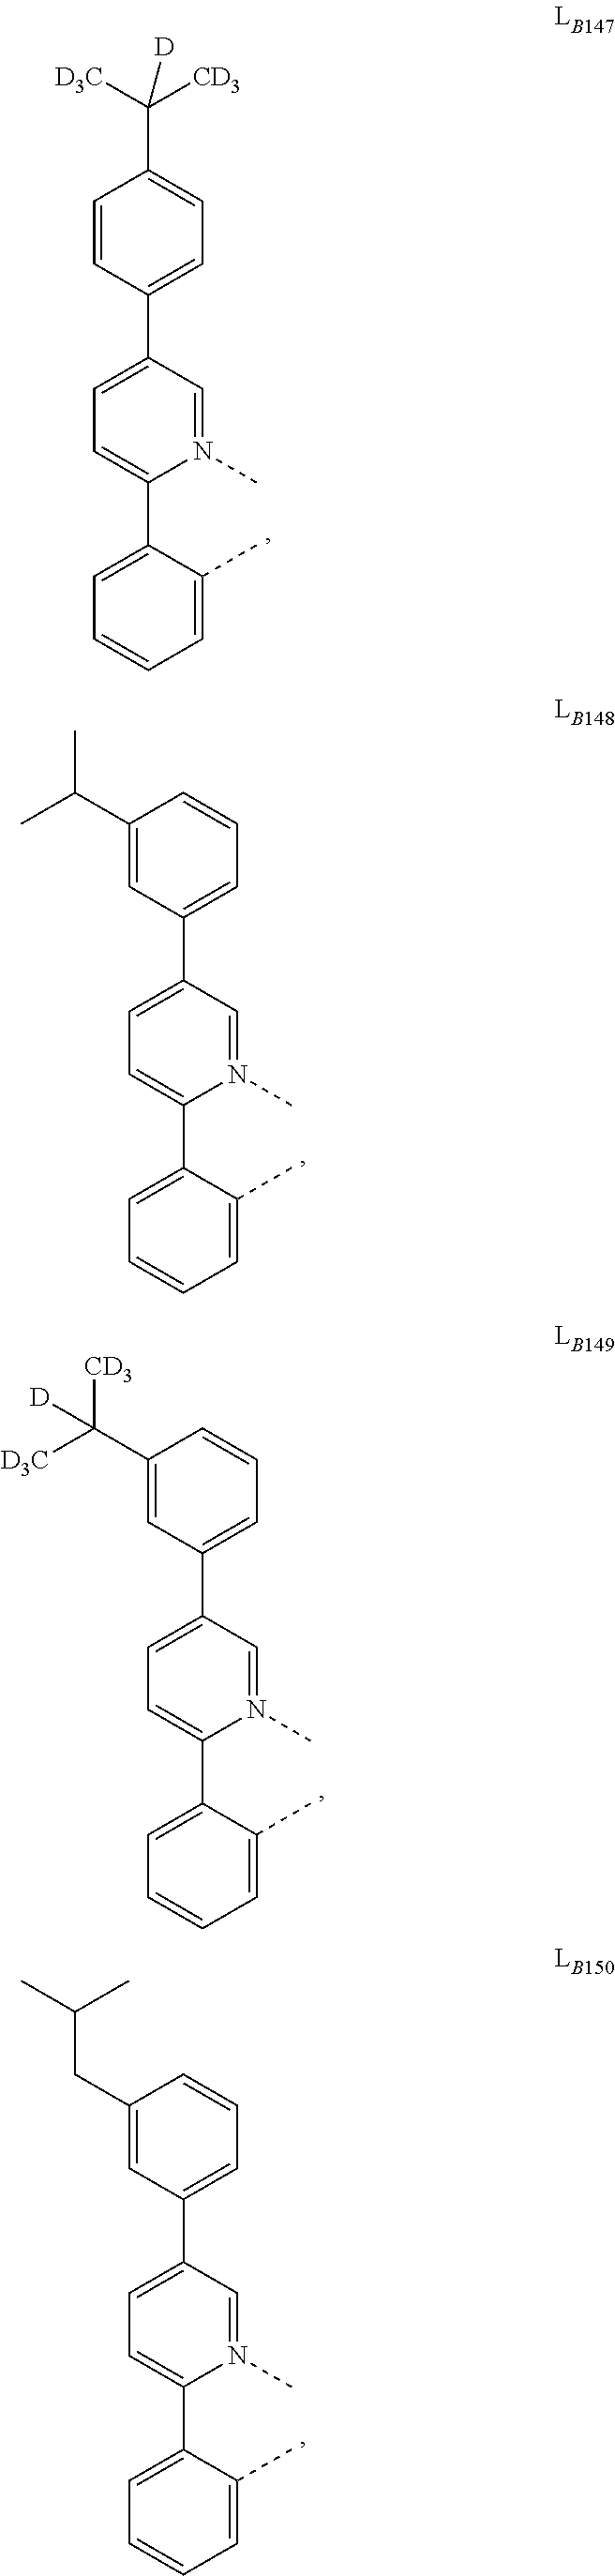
C1=CC(C2=CC=C(C3=CC=CC=C3C)N(C)=C2)=CC=C1C([D3C])([CD3])[D].C1(C(C)C)=CC(C2=CC=C(C3=CC=CC=C3C)N(C)=C2)=CC=C1.C1(C([D3C])([CD3])[D])=CC(C2=CC=C(C3=CC=CC=C3C)N(C)=C2)=CC=C1.C1(CC(C)C)=CC(C2=CC=C(C3=CC=CC=C3C)N(C)=C2)=CC=C1
